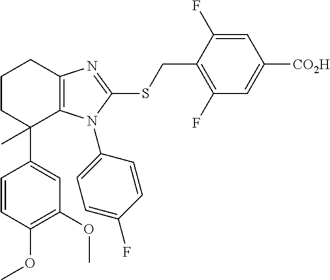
C1(OC)=C(OC)C=C(C2(C)C3=C(CCC2)N=C(SCC2=C(F)C=C([CO2H])C=C2F)N3C2=CC=C(F)C=C2)C=C1
